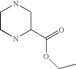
C1CNC(C(OCC)=O)CN1
